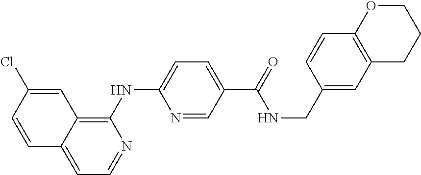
C12=CC=NC(NC3=CC=C(C(=O)NCC4=CC5=C(C=C4)OCCC5)C=N3)=C1C=C(Cl)C=C2
